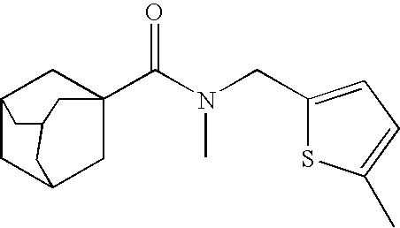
C12CC3CC(C(N(C)CC4=CC=C(C)S4)=O)(C1)CC(C2)C3
